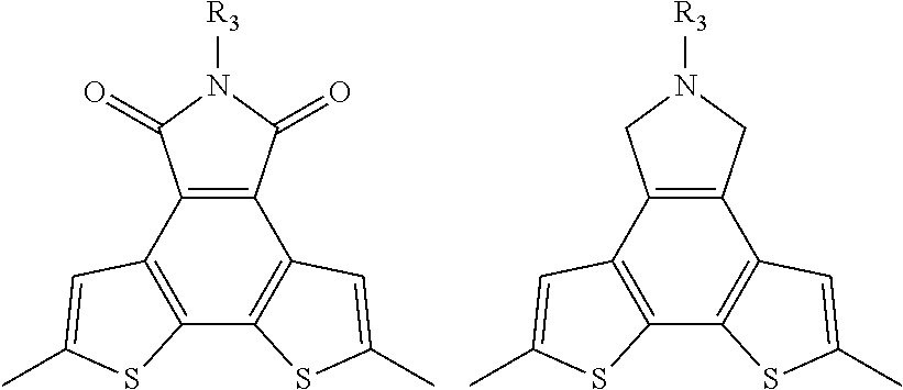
C12=C(C3=C(C4=C1C(=O)N([R3])C4=O)C=C(C)S3)SC(C)=C2.C12=C(C3=C(C4=C1CN([R3])C4)C=C(C)S3)SC(C)=C2
